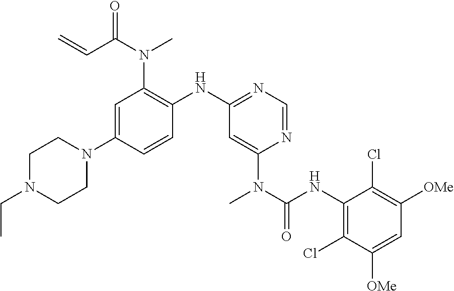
C1=C(N2CCN(CC)CC2)C=CC(NC2=NC=NC(N(C(NC3=C(Cl)C([OMe])=CC([OMe])=C3Cl)=O)C)=C2)=C1N(C(C=C)=O)C
